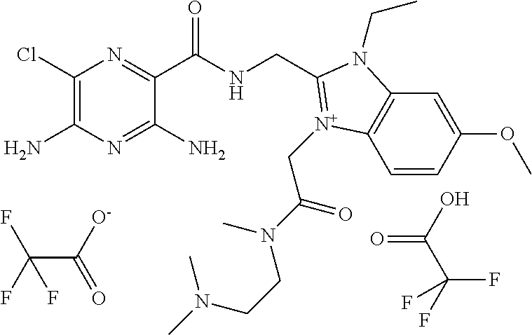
C1(Cl)=C(N)N=C(N)C(C(NCC2=[N+](CC(=O)N(C)CCN(C)C)C3=C(C=C(OC)C=C3)N2CC)=O)=N1.OC(C(F)(F)F)=O.C(C([O-])=O)(F)(F)F
